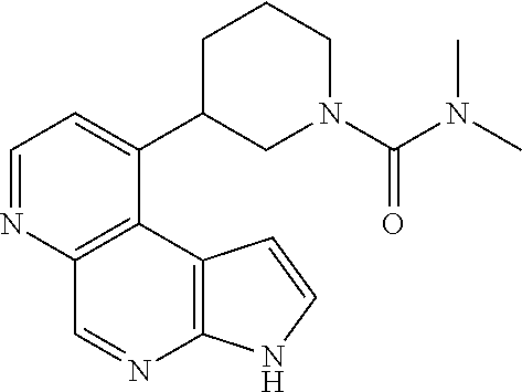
C1=NC2=C(C(C3CN(C(=O)N(C)C)CCC3)=C1)C1=C(N=C2)NC=C1
